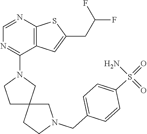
C1=NC2=C(C(N3CCC4(C3)CCN(CC3=CC=C(S(N)(=O)=O)C=C3)C4)=N1)C=C(CC(F)F)S2
